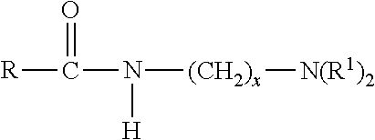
[R]C(N([(CH2)x][N(R1)2])[H])=O
